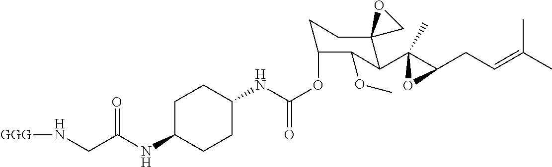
C1C(NC(CN[GGG])=O)CCC(NC(OC2CCC3(C(C4(C)C(CC=C(C)C)O4)C2OC)CO3)=O)C1
